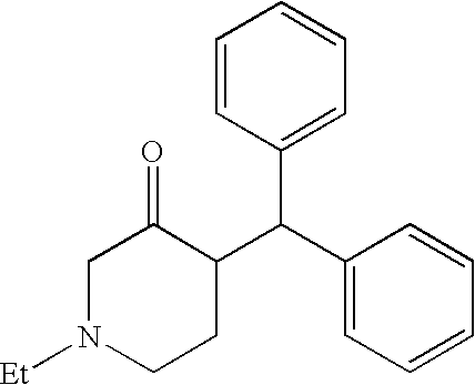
C1(C(C2C(=O)CN([Et])CC2)C2=CC=CC=C2)=CC=CC=C1
